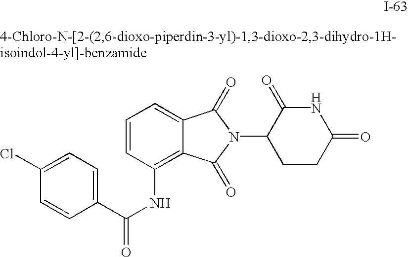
C1(C(NC2=C3C(=CC=C2)C(=O)N(C2CCC(=O)NC2=O)C3=O)=O)=CC=C(Cl)C=C1
